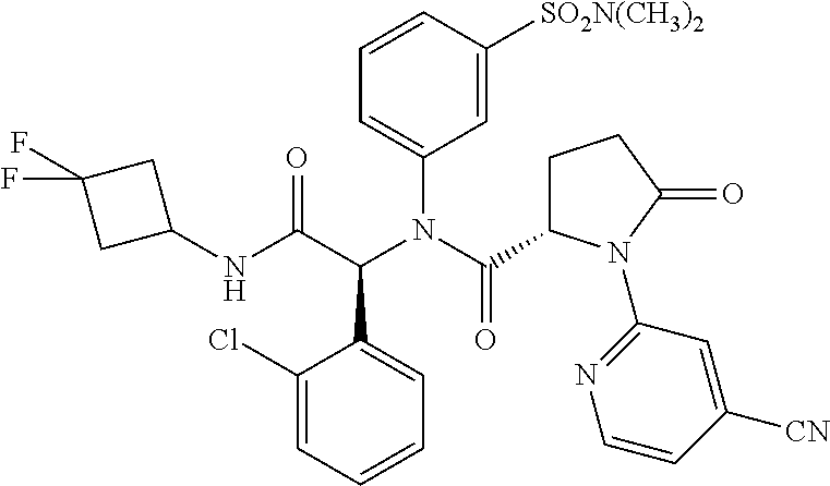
C1(Cl)=CC=CC=C1C(C(NC1CC(F)(F)C1)=O)N(C(C1CCC(=O)N1C1=NC=CC([CN])=C1)=O)C1=CC=CC([SO2N(CH3)2])=C1
